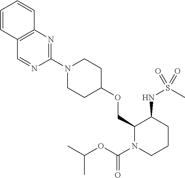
C1(OCC2N(C(OC(C)C)=O)CCCC2NS(=O)(C)=O)CCN(C2=NC3=C(C=N2)C=CC=C3)CC1
